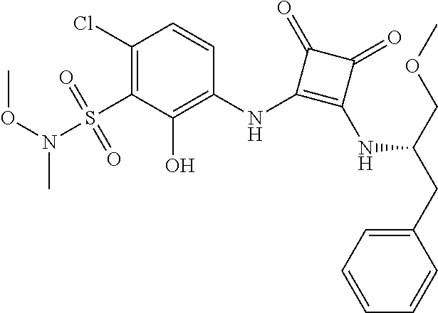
C1(Cl)=C(S(=O)(=O)N(C)OC)C(O)=C(NC2=C(NC(COC)CC3=CC=CC=C3)C(=O)C2=O)C=C1
